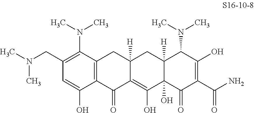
C1(CN(C)C)=C(N(C)C)C2=C(C(O)=C1)C(=O)C1=C(O)C3(O)C([H])(CC1([H])C2)C(N(C)C)C(O)=C(C(N)=O)C3=O
